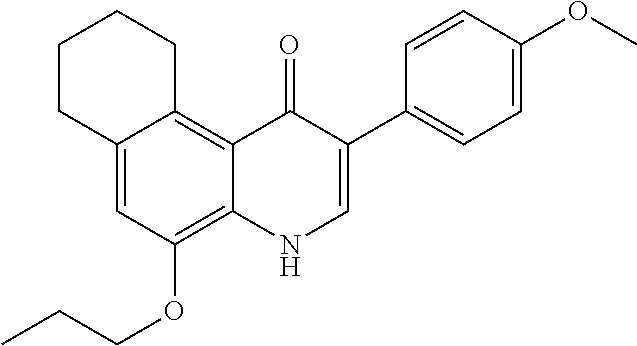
C12=CC(OCCC)=C3C(=C1CCCC2)C(=O)C(C1=CC=C(OC)C=C1)=CN3
